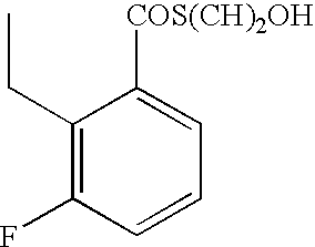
C1(CC)=C(F)C=CC=C1[COS(CH)2OH]
